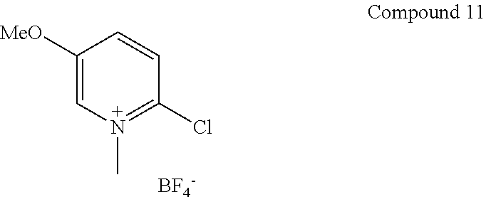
C1([MeO])=CN(C)=C(Cl)C=C1.[BF4-]
